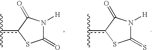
N1([H])C(=O)Sc(c(C)C)C1=O.N1([H])C(=S)Sc(c(C)C)C1=O
